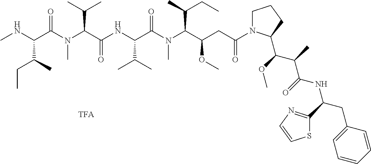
N(C(C(NC(C(N(C(C(CC(N1CCCC1C(C(C)C(NC(CC1=CC=CC=C1)C1=NC=CS1)=O)OC)=O)OC)C(C)CC)C)=O)C(C)C)=O)C(C)C)(C(C(C(CC)C)NC)=O)C
